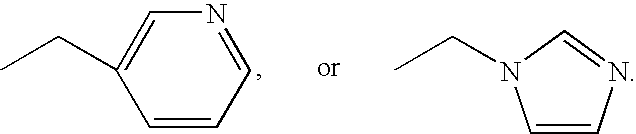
C1=CC=NC=C1CC.C(C)N1C=CN=C1
